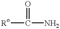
[Ro]C(N)=O
